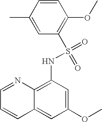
C1=NC2=C(NS(=O)(=O)C3=C(OC)C=CC(C)=C3)C=C(OC)C=C2C=C1
